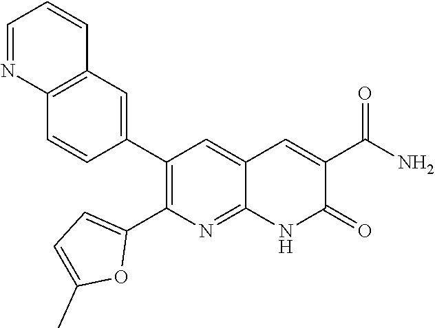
C12=C(C=C(C3=C(C4=CC=C(C)O4)N=C4C(=C3)C=C(C(N)=O)C(=O)N4)C=C1)C=CC=N2
